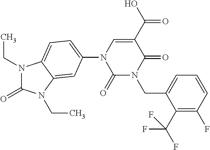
N1(CC)C(=O)N(CC)C2=CC(N3C(=O)N(CC4=CC=CC(F)=C4C(F)(F)F)C(=O)C(C(=O)O)=C3)=CC=C12
